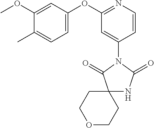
C12(NC(=O)N(C3=CC(OC4=CC=C(C)C(OC)=C4)=NC=C3)C1=O)CCOCC2
